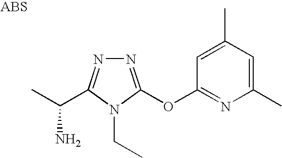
N1=C(OC2=NC(C)=CC(C)=C2)N(CC)C(C(C)N)=N1
